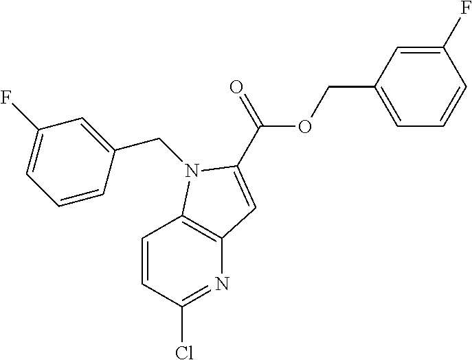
C1=CC(Cl)=NC2=C1N(CC1=CC(F)=CC=C1)C(C(=O)OCC1=CC=CC(F)=C1)=C2
